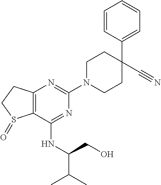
C12=C(C(NC(CO)C(C)C)=NC(N3CCC(C#N)(C4=CC=CC=C4)CC3)=N1)S(=O)CC2
